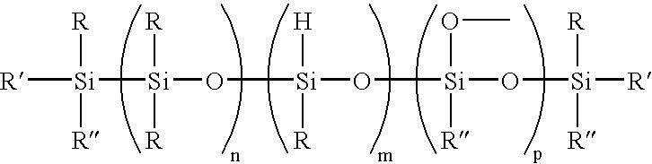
[R][Si]([Si](O[Si](O[Si](O[Si]([R])([R])[R])([R])OC)([R])[H])([R])[R])([R])[R]
